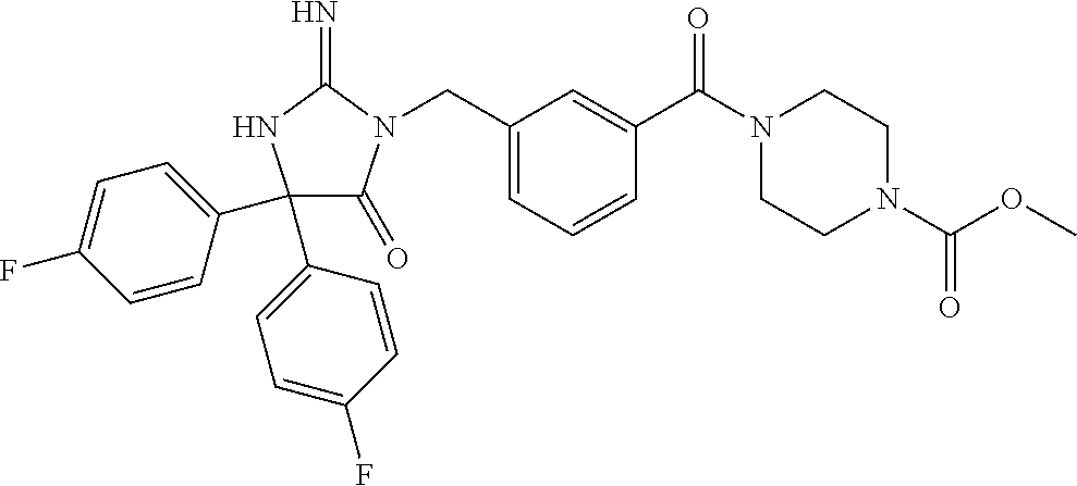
C1(C2=CC=C(F)C=C2)(C2=CC=C(F)C=C2)C(=O)N(CC2=CC=CC(C(=O)N3CCN(C(OC)=O)CC3)=C2)C(=N)N1
